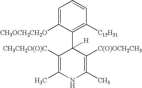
C1=C([CH3OCH2CH2O])C(C2([H])C([CH3CH2O(O)C])=C(C)NC(C)=C2[C(O)OCH2CH3])=C([C15H31])C=C1
